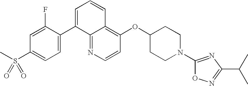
C1=CN=C2C(=C1OC1CCN(C3=NC(C(C)C)=NO3)CC1)C=CC=C2C1=CC=C(S(=O)(C)=O)C=C1F
